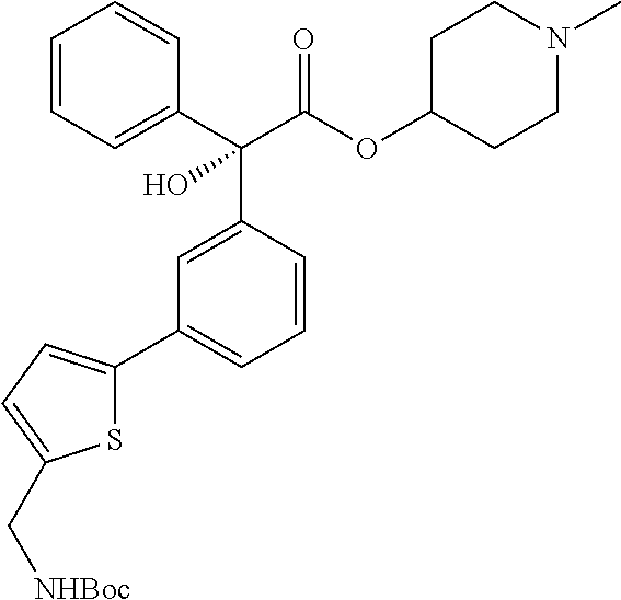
C1=CC=C(C(C(OC2CCN(C)CC2)=O)(C2=CC(C3=CC=C(C[NHBoc])S3)=CC=C2)O)C=C1
